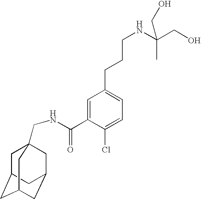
C1=C(C(=O)NCC23CC4CC(CC(C2)C4)C3)C(Cl)=CC=C1CCCNC(CO)(C)CO
